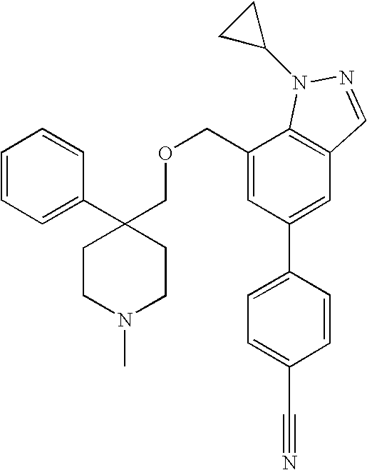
C1(C2(COCC3=CC(C4=CC=C(C#N)C=C4)=CC4=C3N(C3CC3)N=C4)CCN(C)CC2)=CC=CC=C1
